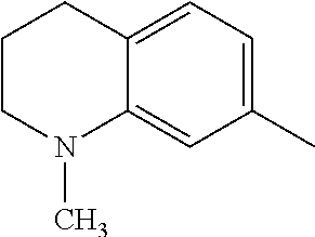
C1CN(C)C2=CC(C)=CC=C2C1
